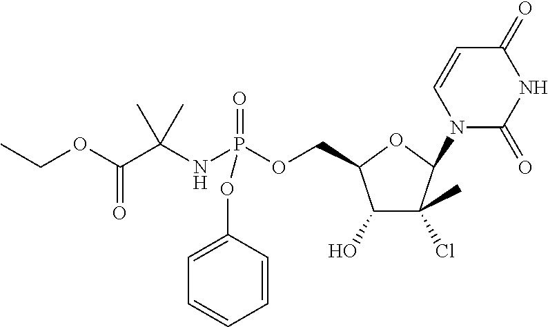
C1=C(OP(=O)(OCC2C(O)C(Cl)(C)C(N3C(=O)NC(=O)C=C3)O2)NC(C(OCC)=O)(C)C)C=CC=C1
